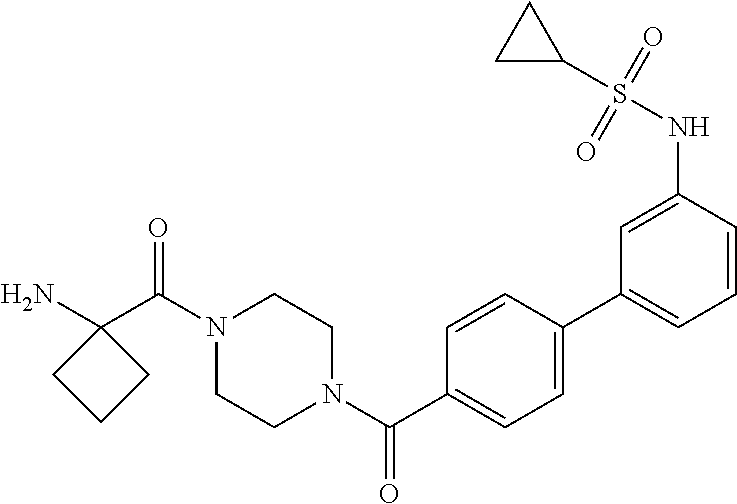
NC1(C(N2CCN(C(=O)C3=CC=C(C4=CC=CC(NS(C5CC5)(=O)=O)=C4)C=C3)CC2)=O)CCC1
